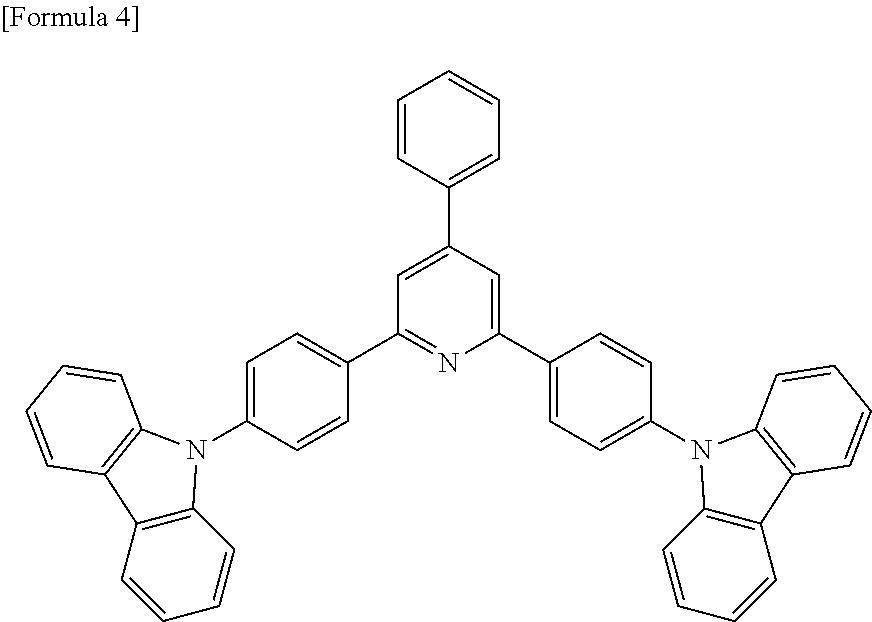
C1=CC(C2=CC(C3=CC=C(N4C5=C(C=CC=C5)C5=C4C=CC=C5)C=C3)=NC(C3=CC=C(N4C5=C(C=CC=C5)C5=C4C=CC=C5)C=C3)=C2)=CC=C1
